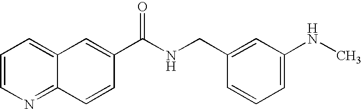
C1=C2C(=NC=C1)C=CC(C(NCC1=CC(NC)=CC=C1)=O)=C2
